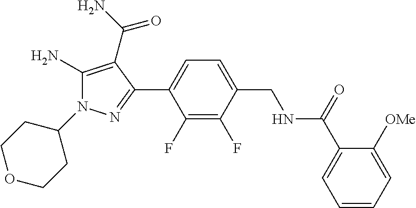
C1(F)=C(F)C(C2=NN(C3CCOCC3)C(N)=C2C(=O)N)=CC=C1CNC(C1=CC=CC=C1[OMe])=O
